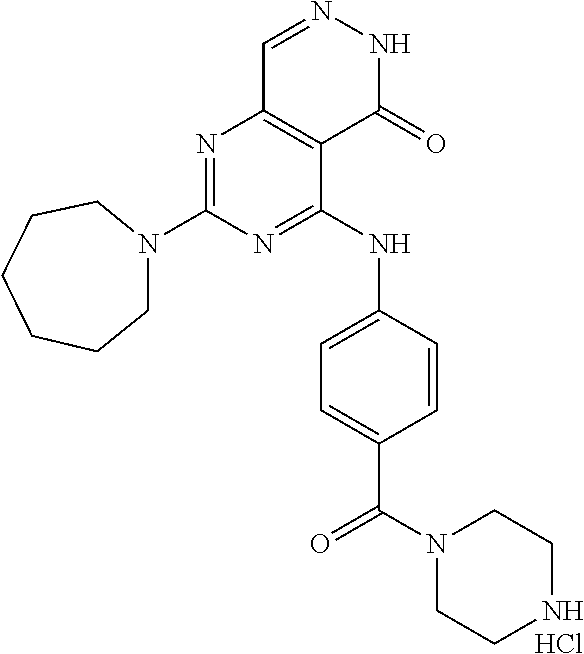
N1=C(NC2=CC=C(C(N3CCNCC3)=O)C=C2)C2=C(N=C1N1CCCCCC1)C=NNC2=O.Cl
